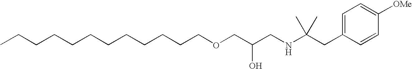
O(CC(CNC(CC1=CC=C([OMe])C=C1)(C)C)O)CCCCCCCCCCCC
